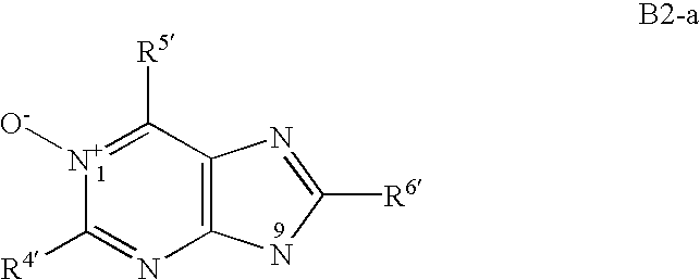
C12=C(N=C([R4])[N+]([O-])=C1[R5])NC([R6])=N2
